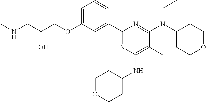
C1=C(OCC(CNC)O)C=C(C2=NC(NC3CCOCC3)=C(C)C(N(C3CCOCC3)CC)=N2)C=C1
